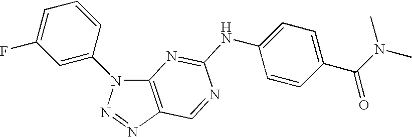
C12=C(N=NN1C1=CC(F)=CC=C1)C=NC(NC1=CC=C(C(N(C)C)=O)C=C1)=N2
